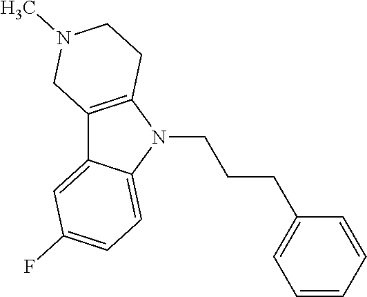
C12=C(N(CCCC3=CC=CC=C3)C3=CC=C(F)C=C13)CCN(C)C2
